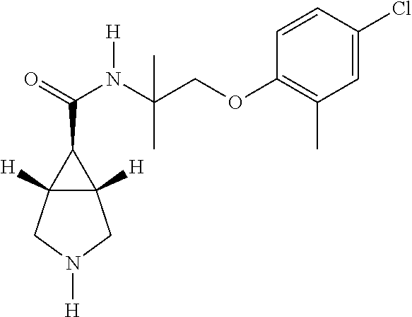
C12([H])C([H])(CN([H])C1)C2C(=O)N([H])C(COC1=C(C)C=C(Cl)C=C1)(C)C
